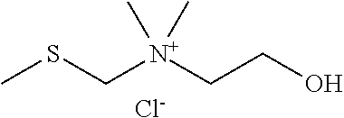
C(C[N+](C)(C)CSC)O.[Cl-]
